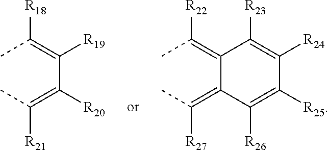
CC(=C(C(=C(C)[R21])[R20])[R19])[R18].CC(=C1C(=C(C)[R27])C([R26])=C([R25])C([R24])=C1[R23])[R22]
